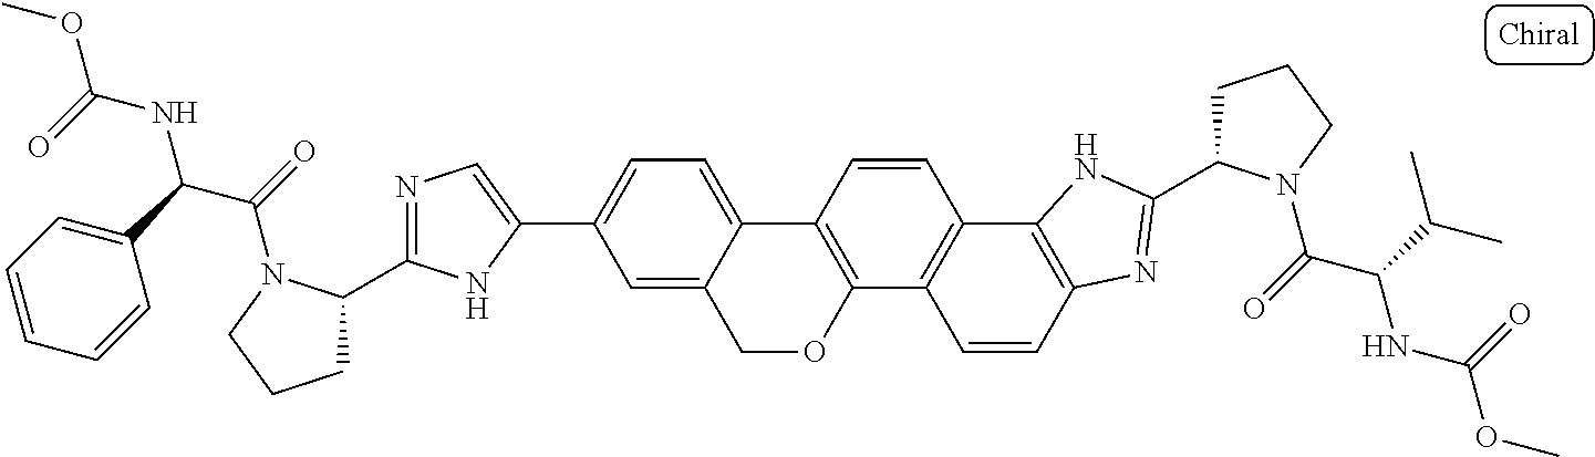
C1OC2=C(C3=CC=C(C4=CN=C(C5CCCN5C(=O)C(C5=CC=CC=C5)NC(OC)=O)N4)C=C13)C=CC1=C2C=CC2=C1NC(C1CCCN1C(=O)C(C(C)C)NC(OC)=O)=N2
